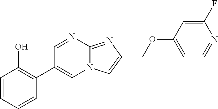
C1=CC=CC(C2=CN3C(=NC(COC4=CC=NC(F)=C4)=C3)N=C2)=C1O
